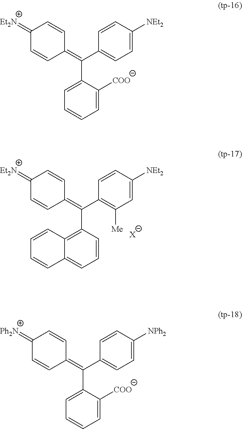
C1(=[Et2N])C=CC(=C(C2=CC=C([NEt2])C=C2)C2=CC=CC=C2[COO])C=C1.C1(=[Et2N])C=CC(=C(C2=C([Me])C=C([NEt2])C=C2)C2=C3C(=CC=C2)C=CC=C3)C=C1.[X].C1(=[Ph2N])C=CC(=C(C2=CC=C([NPh2])C=C2)C2=CC=CC=C2[COO])C=C1
